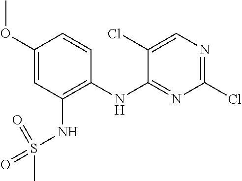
C1(OC)=CC(NS(=O)(C)=O)=C(NC2=NC(Cl)=NC=C2Cl)C=C1
